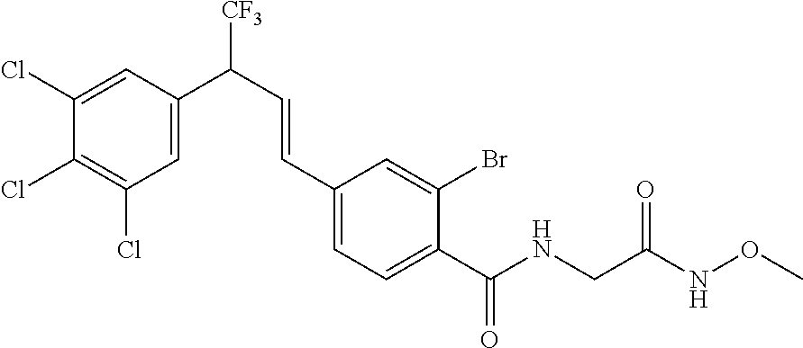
C1(Cl)=CC(C([CF3])C=CC2=CC=C(C(NCC(NOC)=O)=O)C(Br)=C2)=CC(Cl)=C1Cl
